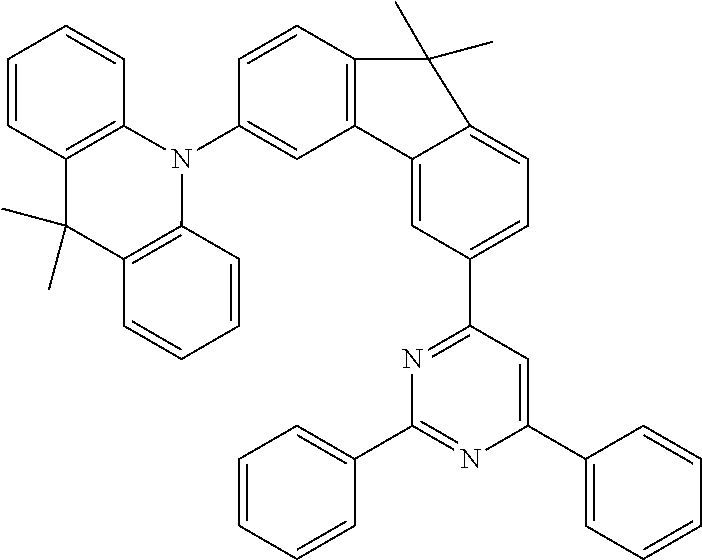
C12=C(C=CC(N3C4=C(C(C)(C)C5=C3C=CC=C5)C=CC=C4)=C1)C(C)(C)C1=CC=C(C3=NC(C4=CC=CC=C4)=NC(C4=CC=CC=C4)=C3)C=C21
